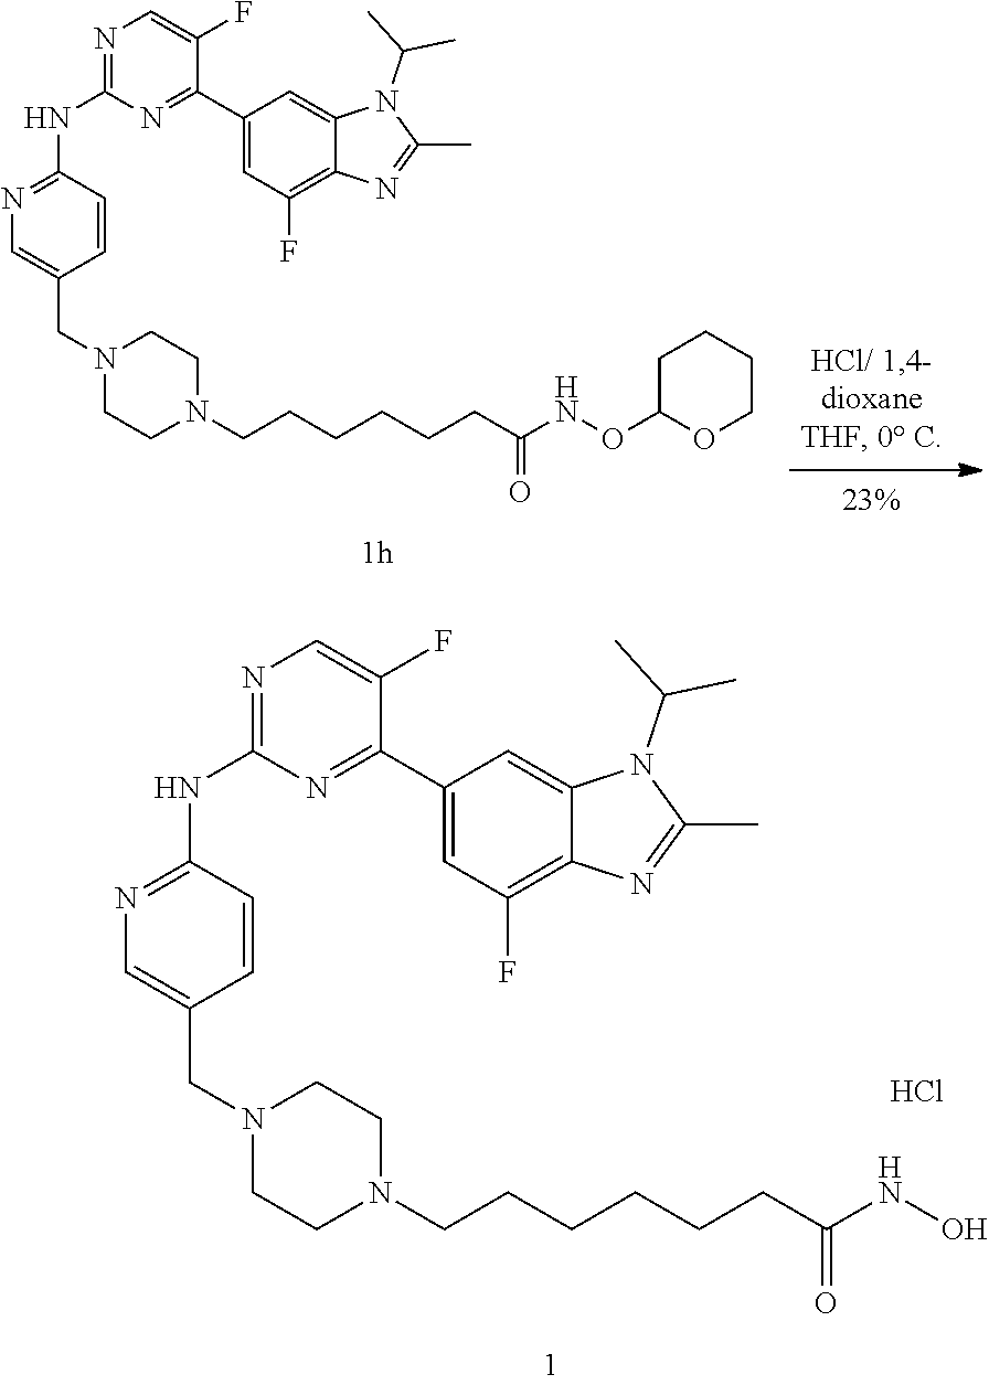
C1CN(CC2=CN=C(NC3=NC=C(F)C(C4=CC(F)=C5N=C(C)N(C(C)C)C5=C4)=N3)C=C2)CCN1CCCCCCC(NOC1OCCCC1)=O.N1(CC2=CN=C(NC3=NC=C(F)C(C4=CC(F)=C5N=C(C)N(C(C)C)C5=C4)=N3)C=C2)CCN(CCCCCCC(=O)NO)CC1.Cl
